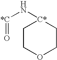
[*C](N[C*]1CCOCC1)=O
